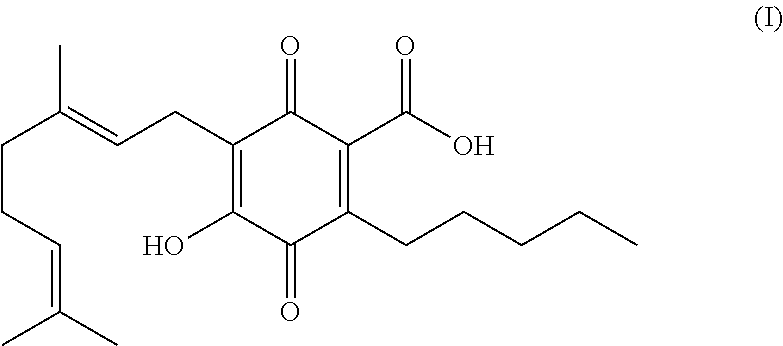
C(CC=C(C)C)C(=CCC1=C(O)C(=O)C(CCCCC)=C(C(O)=O)C1=O)C
